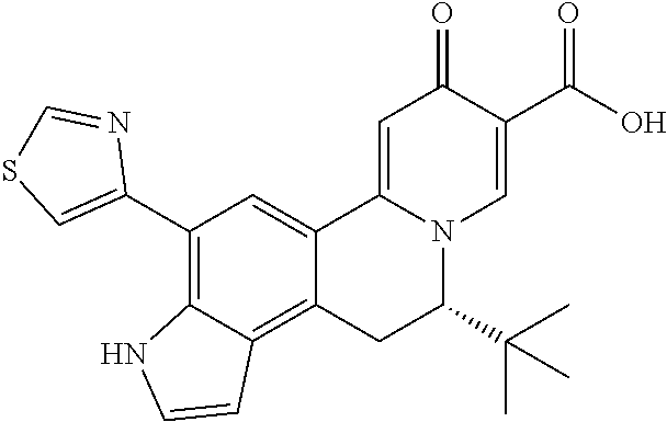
C12=CC(C3=CSC=N3)=C3C(=C1CC(C(C)(C)C)N1C2=CC(=O)C(C(O)=O)=C1)C=CN3
